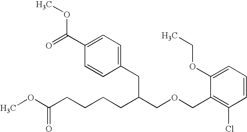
C(OCC(CCCCC(OC)=O)CC1=CC=C(C(=O)OC)C=C1)C1=C(Cl)C=CC=C1OCC
